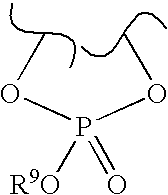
P(OC)(OC)([R9O])=O
